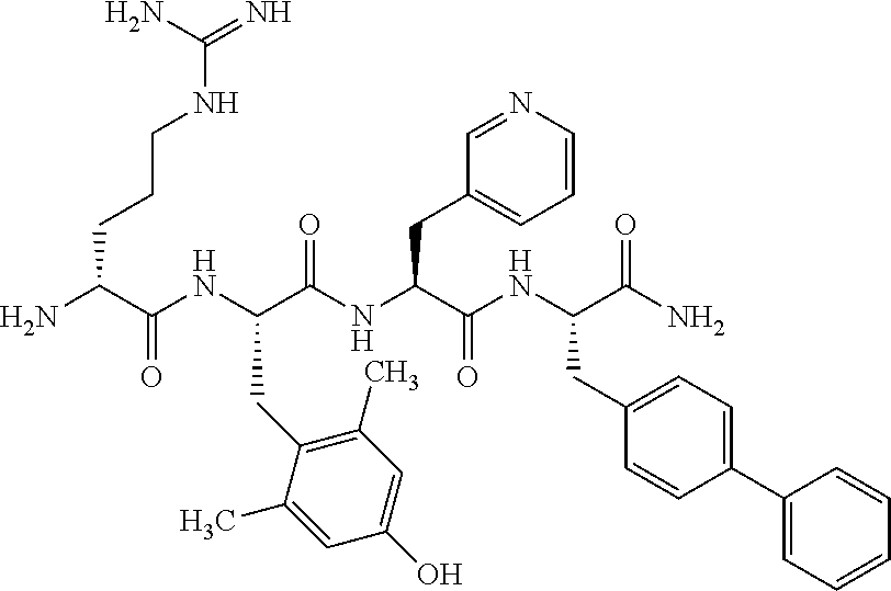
NC(C(NC(C(NC(C(NC(C(N)=O)CC1=CC=C(C2=CC=CC=C2)C=C1)=O)CC1=CC=CN=C1)=O)CC1=C(C)C=C(O)C=C1C)=O)CCCNC(=N)N
